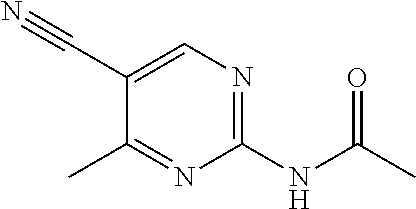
C1(C#N)=CN=C(NC(=O)C)N=C1C
